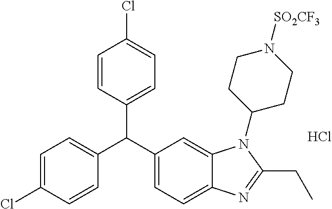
C1=C(Cl)C=CC(C(C2=CC=C3C(=C2)N(C2CCN([SO2CF3])CC2)C(CC)=N3)C2=CC=C(Cl)C=C2)=C1.Cl
